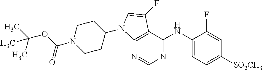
N1=CN=C(NC2=CC=C([SO2CH3])C=C2F)C2=C1N(C1CCN(C(OC(C)(C)C)=O)CC1)C=C2F
